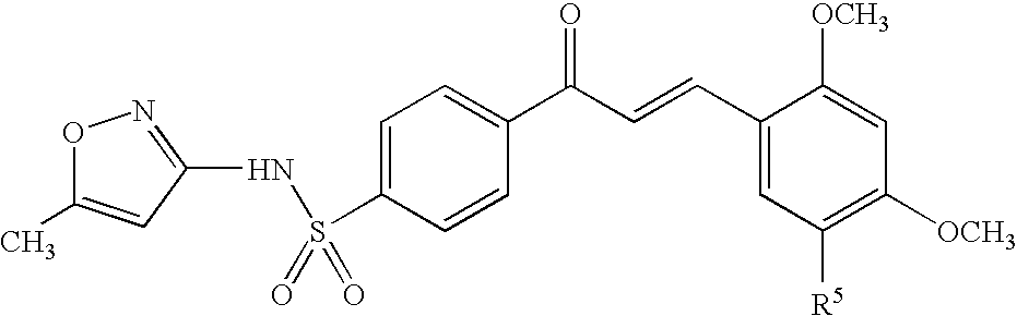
O1C(C)=CC(NS(C2=CC=C(C(C=CC3=CC([R5])=C([OCH3])C=C3[OCH3])=O)C=C2)(=O)=O)=N1
